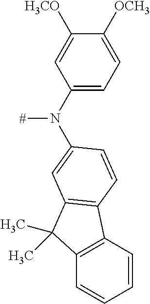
C1([H3CO])=CC(N([#])C2=CC3=C(C4=C(C=CC=C4)C3(C)C)C=C2)=CC=C1[OCH3]
